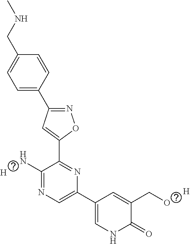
C1=C(C2=NOC(C3=NC(C4=CNC(=O)C(CO)=C4)=CN=C3N)=C2)C=CC(CNC)=C1.[H].[H]
